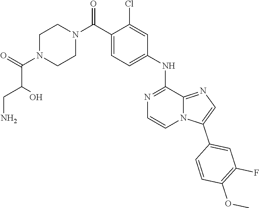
C1N(C(C(CN)O)=O)CCN(C(C2=CC=C(NC3=NC=CN4C3=NC=C4C3=CC(F)=C(OC)C=C3)C=C2Cl)=O)C1
